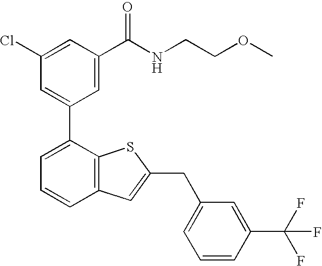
C1(Cl)=CC(C(NCCOC)=O)=CC(C2=CC=CC3=C2SC(CC2=CC=CC(C(F)(F)F)=C2)=C3)=C1
